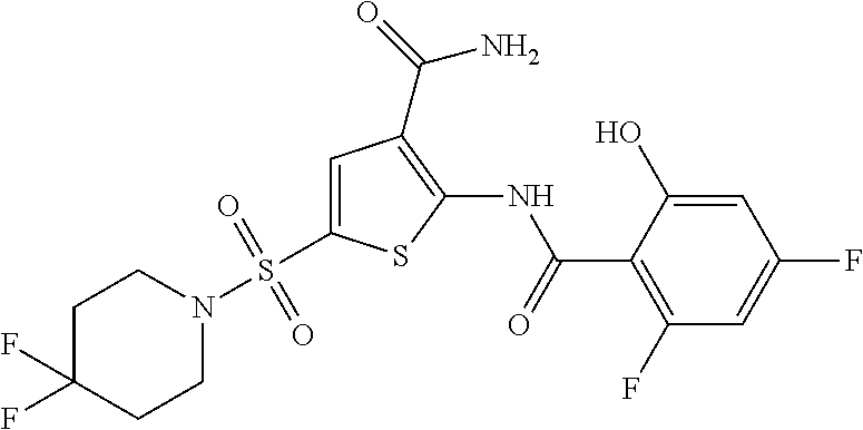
C1=C(O)C(C(=O)NC2=C(C(=O)N)C=C(S(N3CCC(F)(F)CC3)(=O)=O)S2)=C(F)C=C1F
